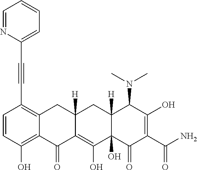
C1=CC(O)=C2C(=C1C#CC1=CC=CC=N1)CC1([H])C(=C(O)C3(O)C([H])(C1)C(N(C)C)C(O)=C(C(N)=O)C3=O)C2=O
